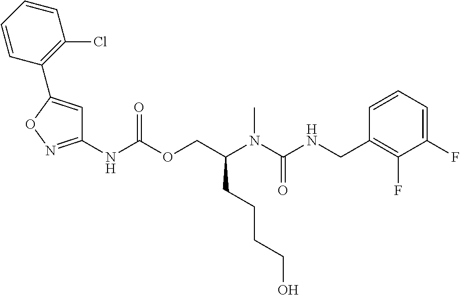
C1=CC(CNC(N(C(COC(NC2=NOC(C3=C(Cl)C=CC=C3)=C2)=O)CCCCO)C)=O)=C(F)C(F)=C1
